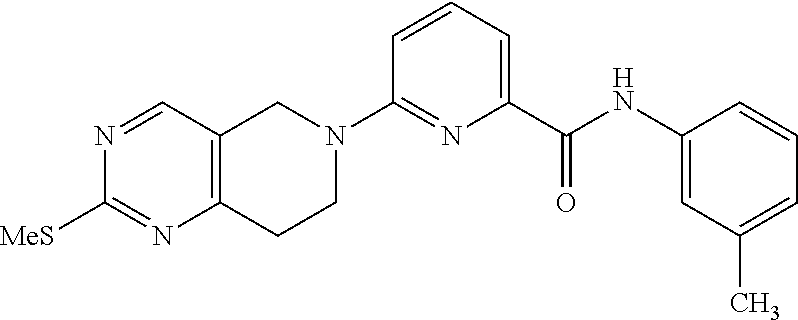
C12=C(C=NC([MeS])=N1)CN(C1=NC(C(NC3=CC(C)=CC=C3)=O)=CC=C1)CC2
